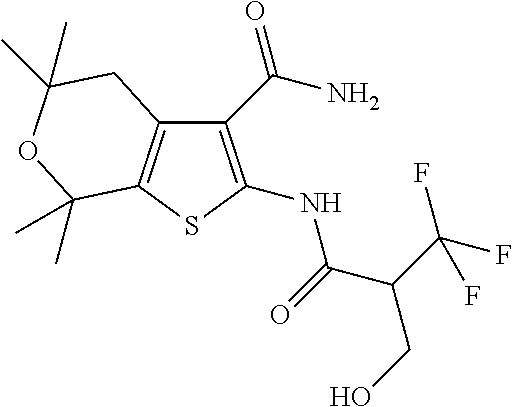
C1(C(N)=O)=C(NC(=O)C(C(F)(F)F)CO)SC2=C1CC(C)(C)OC2(C)C
